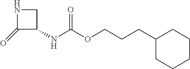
C1(=O)C(NC(OCCCC2CCCCC2)=O)CN1
